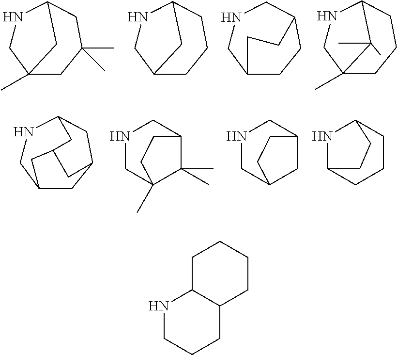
N1CC2(C)CC(C)(C)CC1C2.N1CC2CCCC1C2.N1CC2(C)CCCC1C2(C)C.N1CC2CCC(C1)CC2.N1CC2CC3CC1CC(C3)C2.N1CC2(C)C(C)(C)C(C1)CC2.N1CC2CC(C1)CC2.N1C2CCCC1CC2.C1C2C(CCC1)CCCN2
